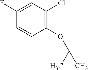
C1(OC(C#C)(C)C)=C(Cl)C=C(F)C=C1
